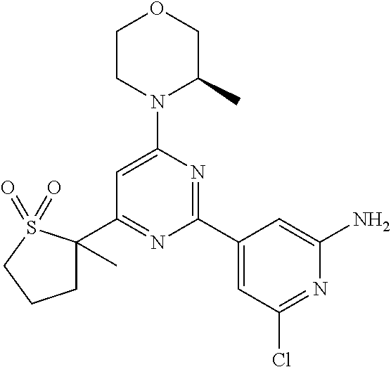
C1(C2=NC(C3=CC(Cl)=NC(N)=C3)=NC(N3C(C)COCC3)=C2)(C)CCCS1(=O)=O
